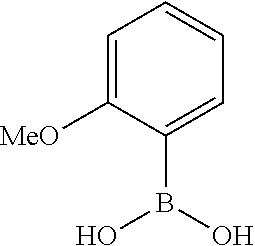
C1=C([MeO])C(B(O)O)=CC=C1
